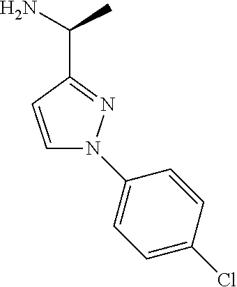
C1=CC(C(N)C)=NN1C1=CC=C(Cl)C=C1
